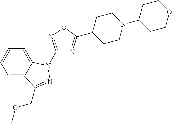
C1=C2C(=CC=C1)C(COC)=NN2C1=NOC(C2CCN(C3CCOCC3)CC2)=N1
